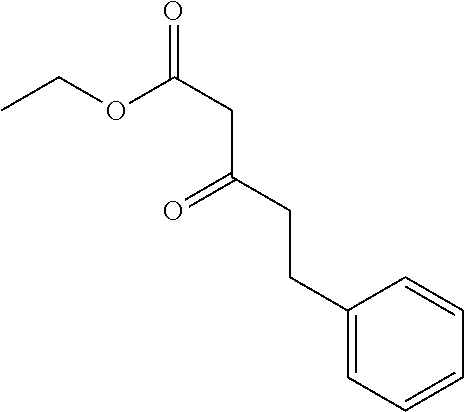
CCOC(CC(CCC1=CC=CC=C1)=O)=O
